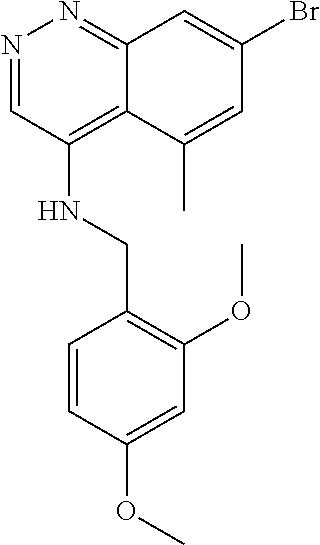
N1=CC(NCC2=C(OC)C=C(OC)C=C2)=C2C(=N1)C=C(Br)C=C2C
